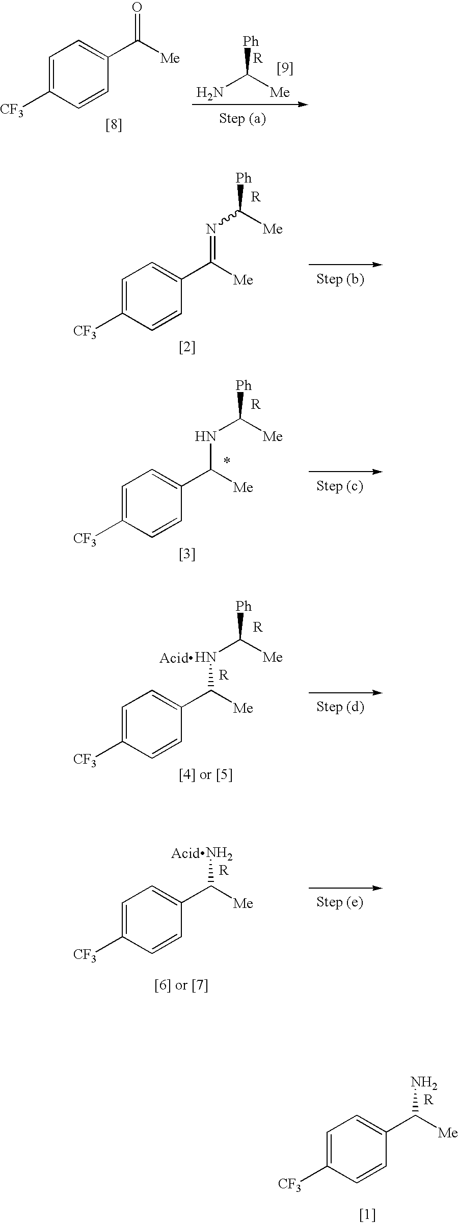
C1=C([CF3])C=CC(C([Me])=O)=C1.NC([Me])[Ph].C1=C([CF3])C=CC(C([Me])=NC([Me])[Ph])=C1.C1=C([CF3])C=CC(C([Me])NC([Ph])[Me])=C1.C1=C([CF3])C=CC(C([Me])N)=C1.C1=C([CF3])C=CC(C([Me])N)=C1.C1=C([CF3])C=CC(C([Me])NC([Me])[Ph])=C1
